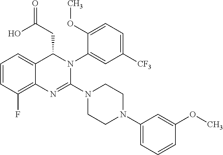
C1=CC(F)=C2C(=C1)C(CC(=O)O)N(C1=CC([CF3])=CC=C1OC)C(N1CCN(C3=CC=CC(OC)=C3)CC1)=N2
